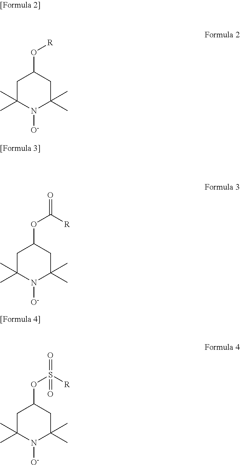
C1C(C)(C)N([O-])C(C)(C)CC1O[R].C1C(C)(C)N([O-])C(C)(C)CC1OC(=O)[R].C1C(C)(C)N([O-])C(C)(C)CC1OS(=O)([R])=O
